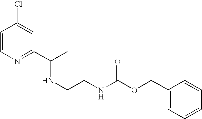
C1=CN=C(C(C)NCCNC(OCC2=CC=CC=C2)=O)C=C1Cl
